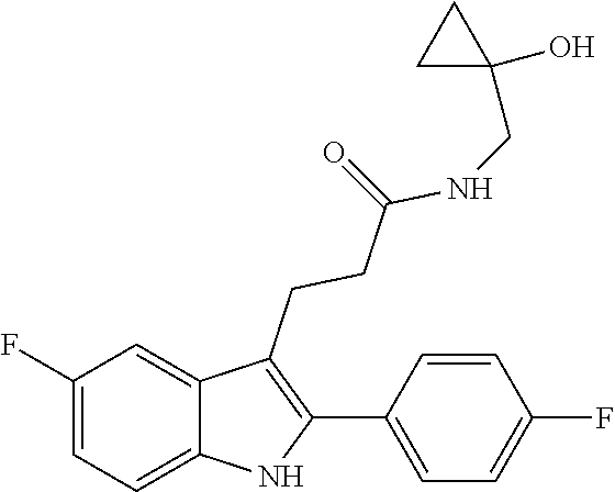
N(C(CCC1=C(C2=CC=C(F)C=C2)NC2=CC=C(F)C=C12)=O)CC1(O)CC1
